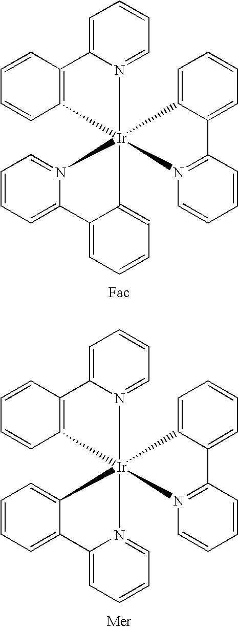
C1=CC2=C(C=C1)[Ir]13(N4=CC=CC=C4C4=CC=CC=C41)(N1=CC=CC=C21)N1=C(C=CC=C1)C1=CC=CC=C13.C1=CC2=C(C=C1)[Ir]13(C4=CC=CC=C4C4=CC=CC=N41)(N1=CC=CC=C21)N1=C(C=CC=C1)C1=CC=CC=C13
